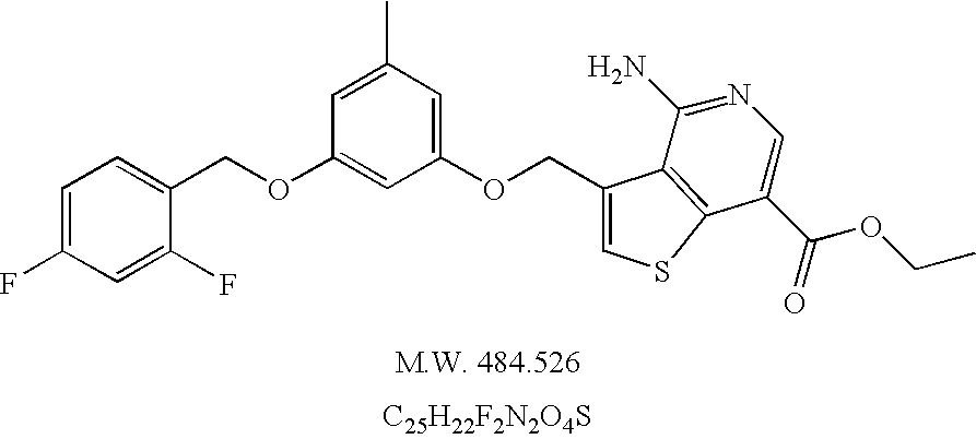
C1=C(F)C=C(F)C(COC2=CC(OCC3=CSC4=C3C(N)=NC=C4C(=O)OCC)=CC(C)=C2)=C1.[C25H22F2N2O4S]
